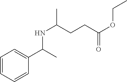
C1=CC=CC(C(C)NC(C)CCC(OCC)=O)=C1
